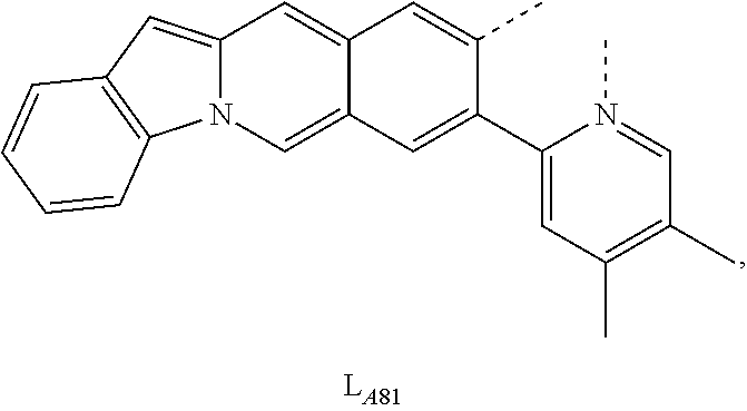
C12=CN3C(=CC4=C3C=CC=C4)C=C1C=C(C)C(C1=CC(C)=C(C)C=N1C)=C2
